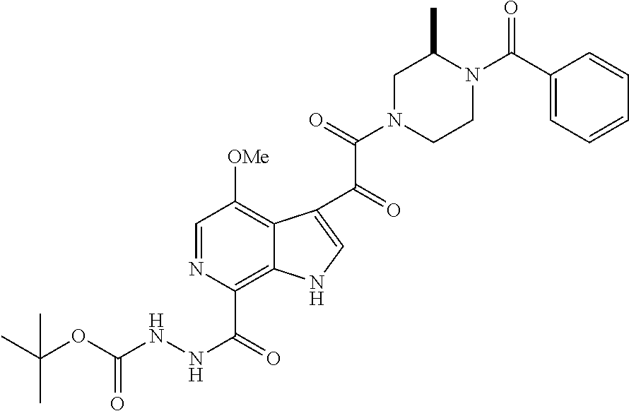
C1=NC(C(NNC(OC(C)(C)C)=O)=O)=C2C(=C1[OMe])C(C(=O)C(=O)N1CCN(C(C3=CC=CC=C3)=O)C(C)C1)=CN2
